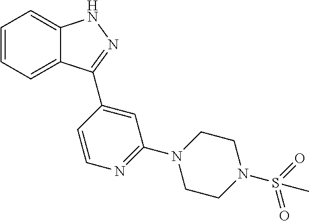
C1=CC=C2C(=C1)NN=C2C1=CC(N2CCN(S(=O)(=O)C)CC2)=NC=C1
